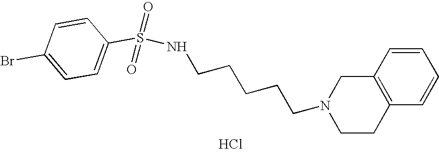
Cl.C(CCCCN1CCC2=C(C1)C=CC=C2)NS(C1=CC=C(Br)C=C1)(=O)=O
